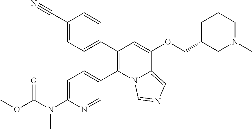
C1(C#N)=CC=C(C2=C(C3=CC=C(N(C(OC)=O)C)N=C3)N3C(=CN=C3)C(OCC3CN(C)CCC3)=C2)C=C1
